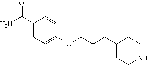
C(CC1CCNCC1)COC1=CC=C(C(N)=O)C=C1
